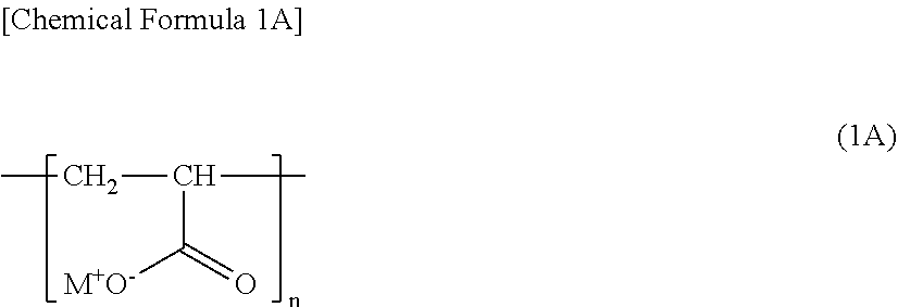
C(C(C)C(=O)[M+O-])C
